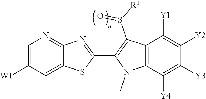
C12=CC([W1])=CN=C1N=C(C1=C(S([R1])=O)C3=C(N1C)C([Y4])=C([Y3])C([Y2])=C3[Y1])[S`]2
